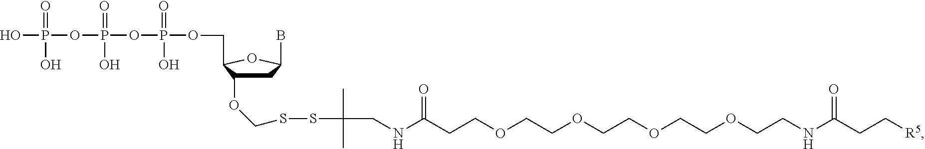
OP(OP(OP(=O)(O)OCC1C(OCSSC(CNC(CCOCCOCCOCCOCCNC(CC[R5])=O)=O)(C)C)CC(B)O1)(=O)O)(=O)O
